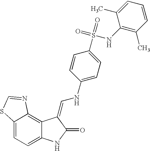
C12=CC=C3C(=C1N=CS2)C(=CNC1=CC=C(S(=O)(=O)NC2=C(C)C=CC=C2C)C=C1)C(=O)N3
